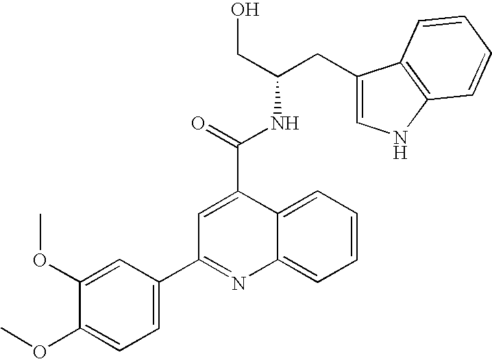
C1=C(C2=NC3=CC=CC=C3C(C(=O)NC(CO)CC3=CNC4=C3C=CC=C4)=C2)C=C(OC)C(OC)=C1
